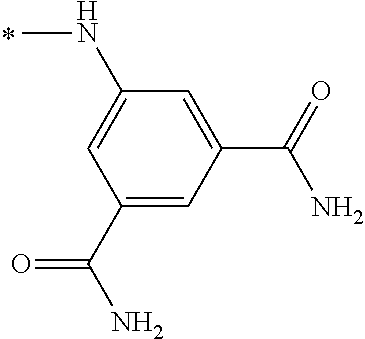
C1(C(N)=O)=CC(C(=O)N)=CC(NC)=C1
